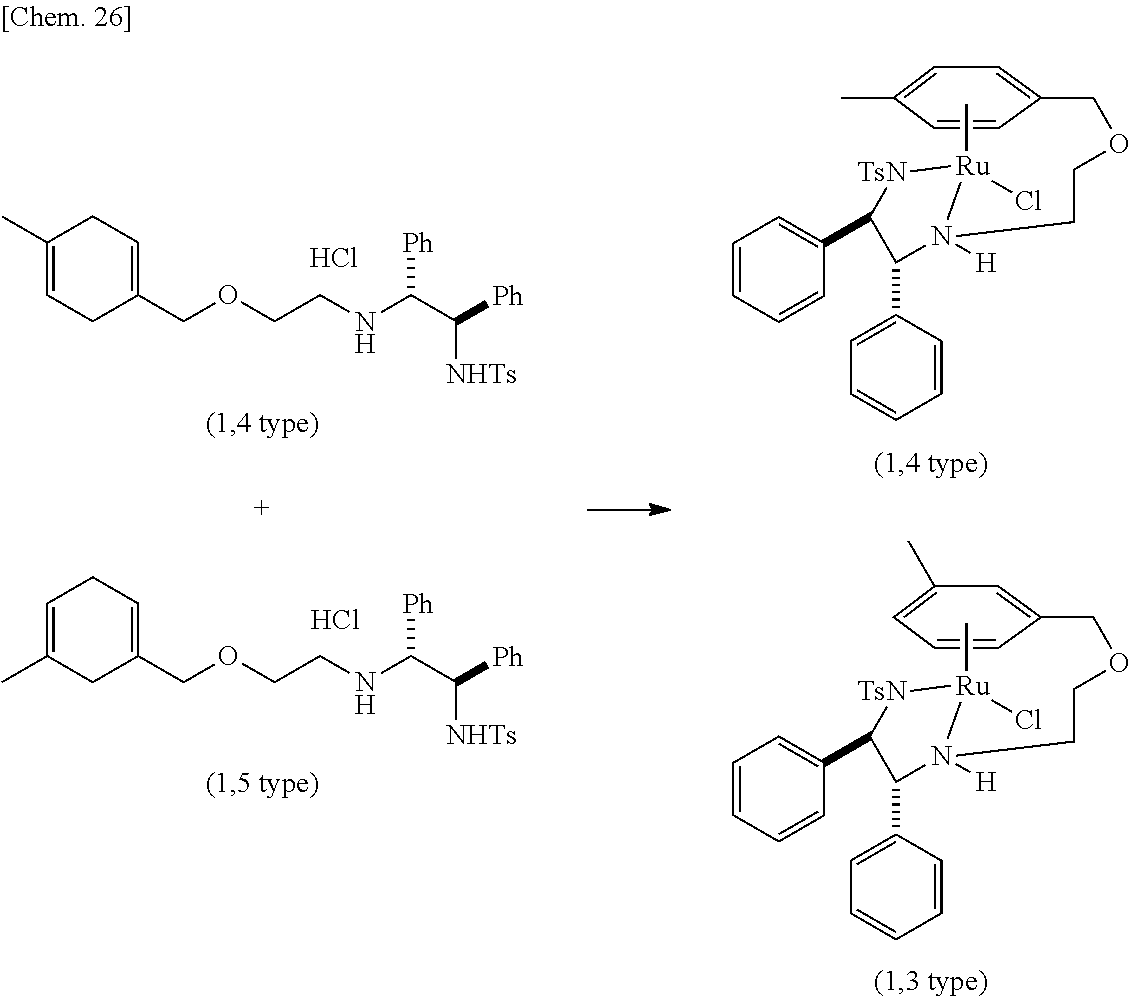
C1=C(C)C=CC(COCCN2([H])C(C3=CC=CC=C3)C(C3=CC=CC=C3)[TsN][Ru]2(C)Cl)=C1.C1(C)=CC=CC(COCCN2([H])C(C3=CC=CC=C3)C(C3=CC=CC=C3)[TsN][Ru]2(C)Cl)=C1.C1(C)=CCC(COCCNC(C([Ph])[NHTs])[Ph])=CC1.Cl.C1=C(C)CC(COCCNC(C([Ph])[NHTs])[Ph])=CC1.Cl
